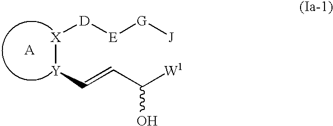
[A].[E]([D][X][Y]C=CC([W1])O)[G][J]
